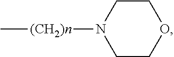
C1CN([(CH2)n]C)CCO1
